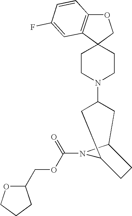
O1C2=C(C3(C1)CCN(C1CC4N(C(OCC5OCCC5)=O)C(C1)CC4)CC3)C=C(F)C=C2
